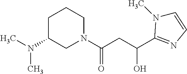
N1(C(CC(O)C2=NC=CN2C)=O)CCCC(N(C)C)C1
